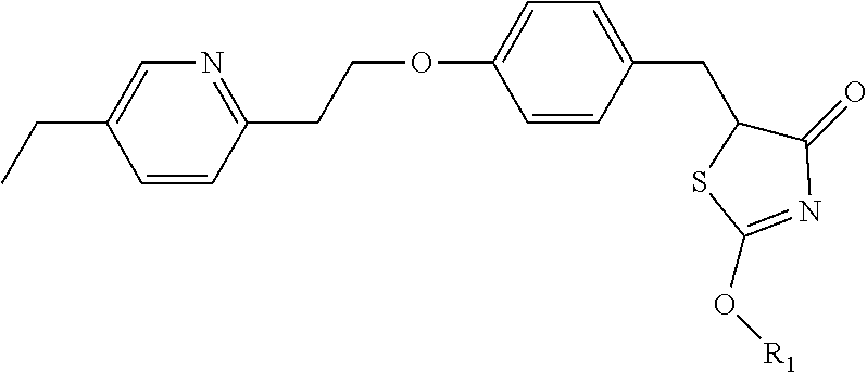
C1=CC(CCOC2=CC=C(CC3C(=O)N=C(O[R1])S3)C=C2)=NC=C1CC
